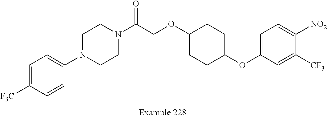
C1=C([F3C])C=CC(N2CCN(C(COC3CCC(OC4=CC=C([NO2])C([CF3])=C4)CC3)=O)CC2)=C1
